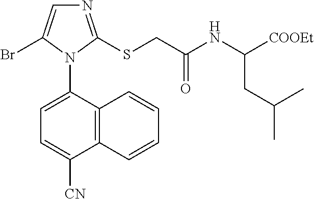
C12=C(C(N3C(Br)=CN=C3SCC(NC([COOEt])CC(C)C)=O)=CC=C1[CN])C=CC=C2
